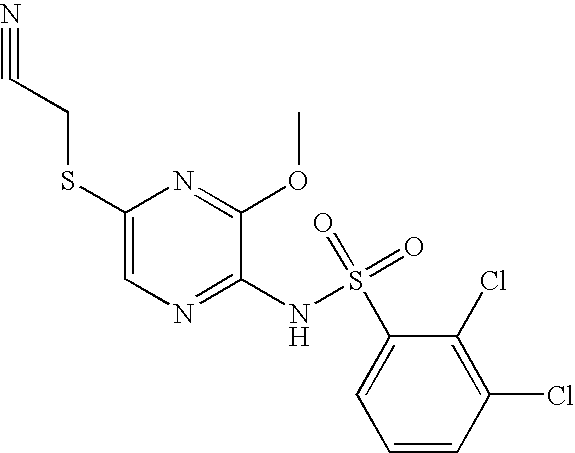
C1(SCC#N)=CN=C(NS(C2=CC=CC(Cl)=C2Cl)(=O)=O)C(OC)=N1
